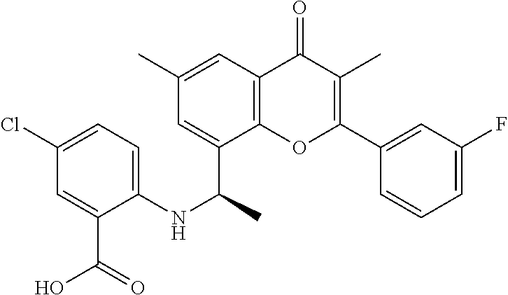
C1=C(C(NC2=CC=C(Cl)C=C2C(O)=O)C)C2=C(C=C1C)C(=O)C(C)=C(C1=CC(F)=CC=C1)O2
